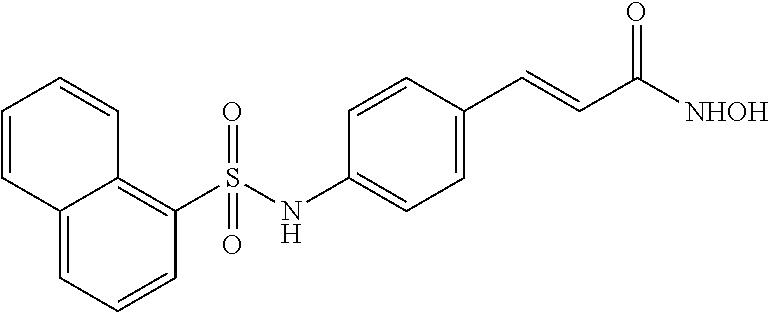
C1=C2C(=C(S(NC3=CC=C(C=CC([NHOH])=O)C=C3)(=O)=O)C=C1)C=CC=C2
